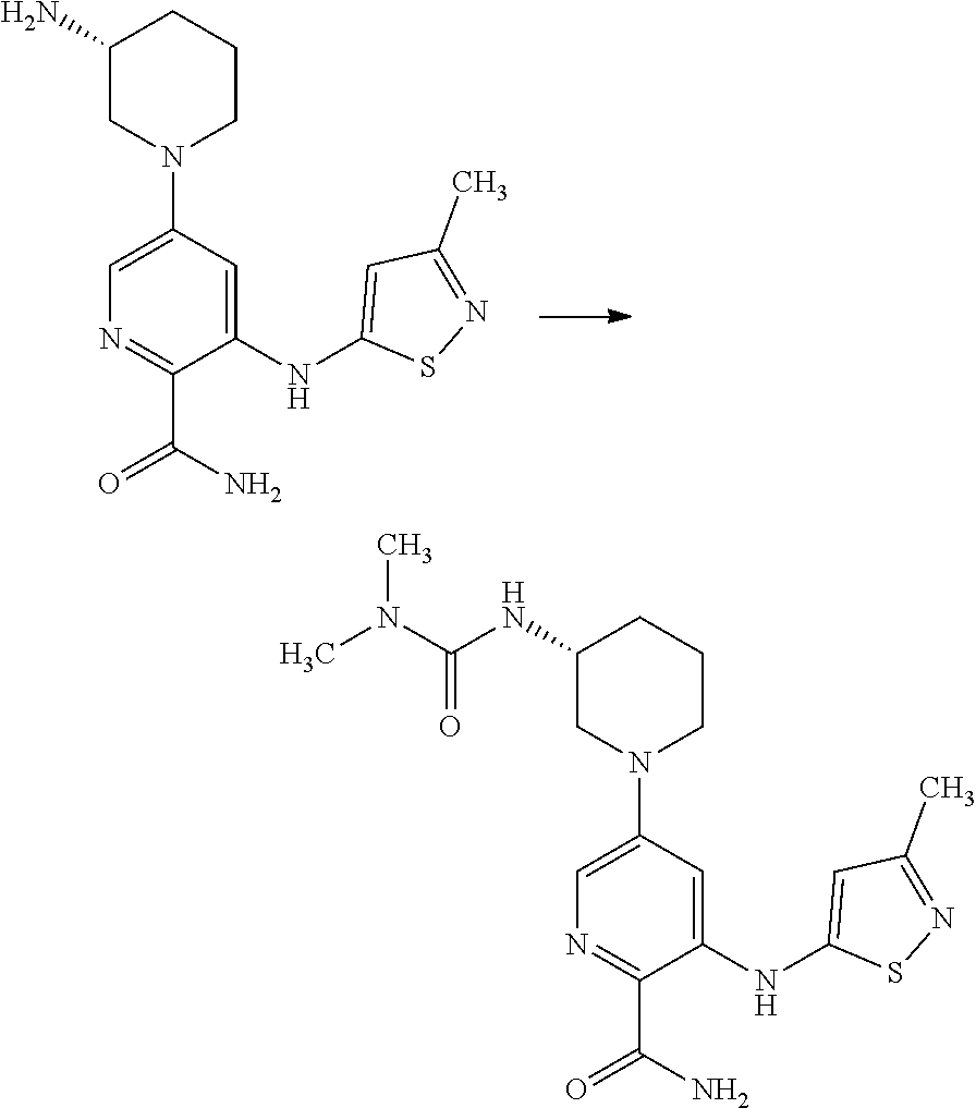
C1(N)CN(C2=CN=C(C(=O)N)C(NC3=CC(C)=NS3)=C2)CCC1.C1(NC(N(C)C)=O)CN(C2=CN=C(C(=O)N)C(NC3=CC(C)=NS3)=C2)CCC1
